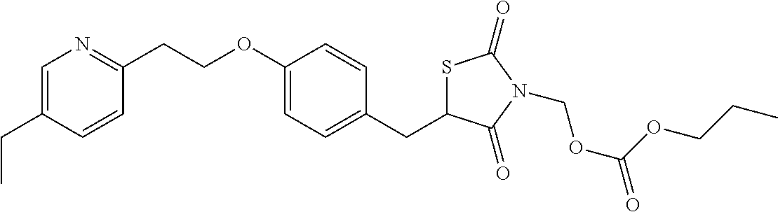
C1=C(CC)C=CC(CCOC2=CC=C(CC3SC(=O)N(COC(OCCC)=O)C3=O)C=C2)=N1
